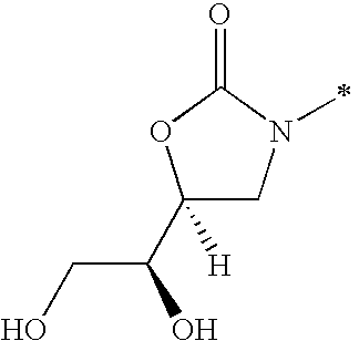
C1(C(CO)O)([H])CN(C)C(=O)O1
